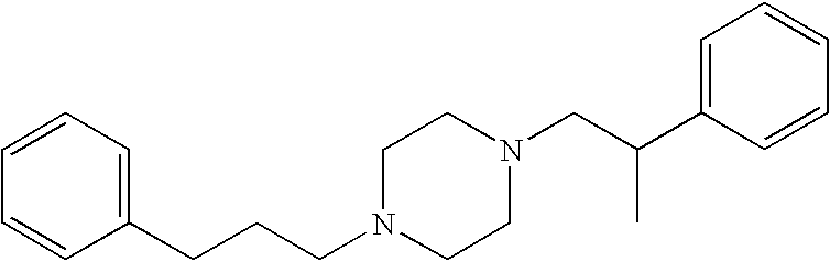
C(CCN1CCN(CC(C2=CC=CC=C2)C)CC1)C1=CC=CC=C1
